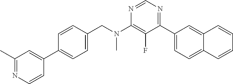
N1=CN=C(C2=CC=C3C(=C2)C=CC=C3)C(F)=C1N(CC1=CC=C(C2=CC(C)=NC=C2)C=C1)C
